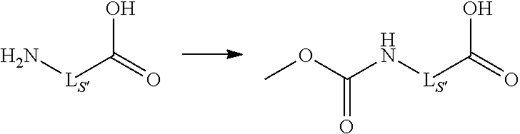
OC(=O)[LS]N.OC([LS]NC(OC)=O)=O
